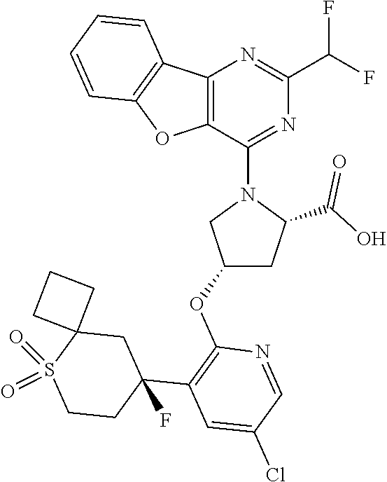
C12=C(C(N3CC(OC4=C(C5(F)CCS(=O)(=O)C6(C5)CCC6)C=C(Cl)C=N4)CC3C(O)=O)=NC(C(F)F)=N1)OC1=C2C=CC=C1
